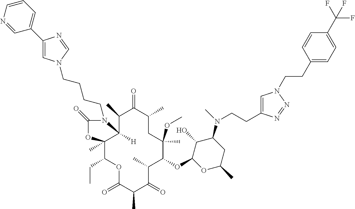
O(C1C(C)C(=O)C(C)C(=O)OC(CC)C2(C)C([H])(C(C)C(=O)C(C)CC1(OC)C)N(CCCCN1C=C(C3=CC=CN=C3)N=C1)C(=O)O2)C1C(O)C(N(C)CCC2=CN(CCC3=CC=C(C(F)(F)F)C=C3)N=N2)CC(C)O1
